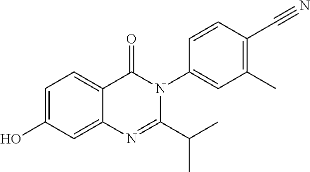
C1=C(O)C=C2C(=C1)C(=O)N(C1=CC(C)=C(C#N)C=C1)C(C(C)C)=N2
